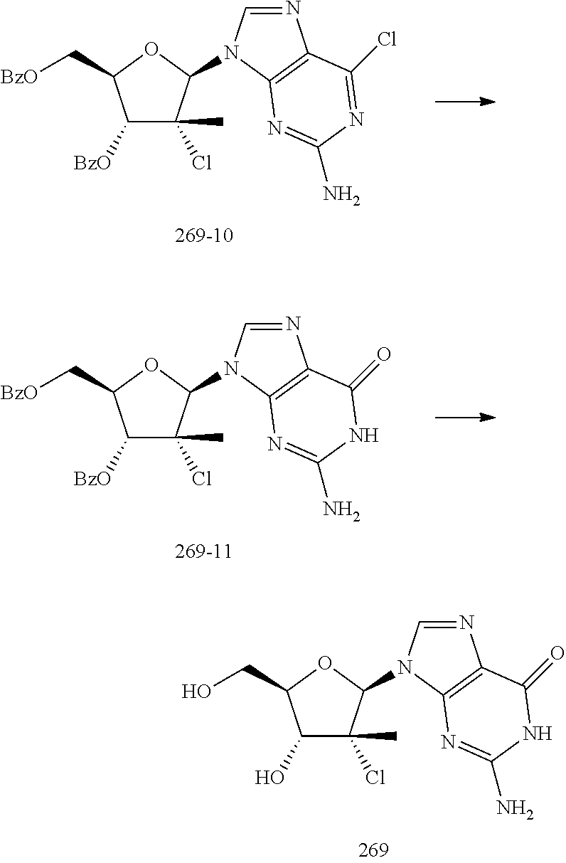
C1([BzO])C(Cl)(C)C(N2C=NC3=C2N=C(N)N=C3Cl)OC1C[BzO].C1([BzO])C(Cl)(C)C(N2C=NC3=C2N=C(N)NC3=O)OC1C[BzO].C1(O)C(Cl)(C)C(N2C=NC3=C2N=C(N)NC3=O)OC1CO
